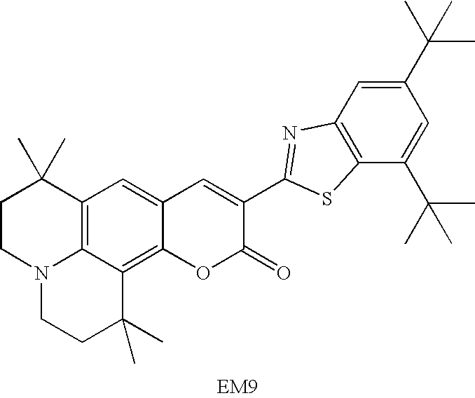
C12=C3C(=C4C(=C1)C=C(C1=NC5=C(C(C(C)(C)C)=CC(C(C)(C)C)=C5)S1)C(=O)O4)C(C)(C)CCN3CCC2(C)C
